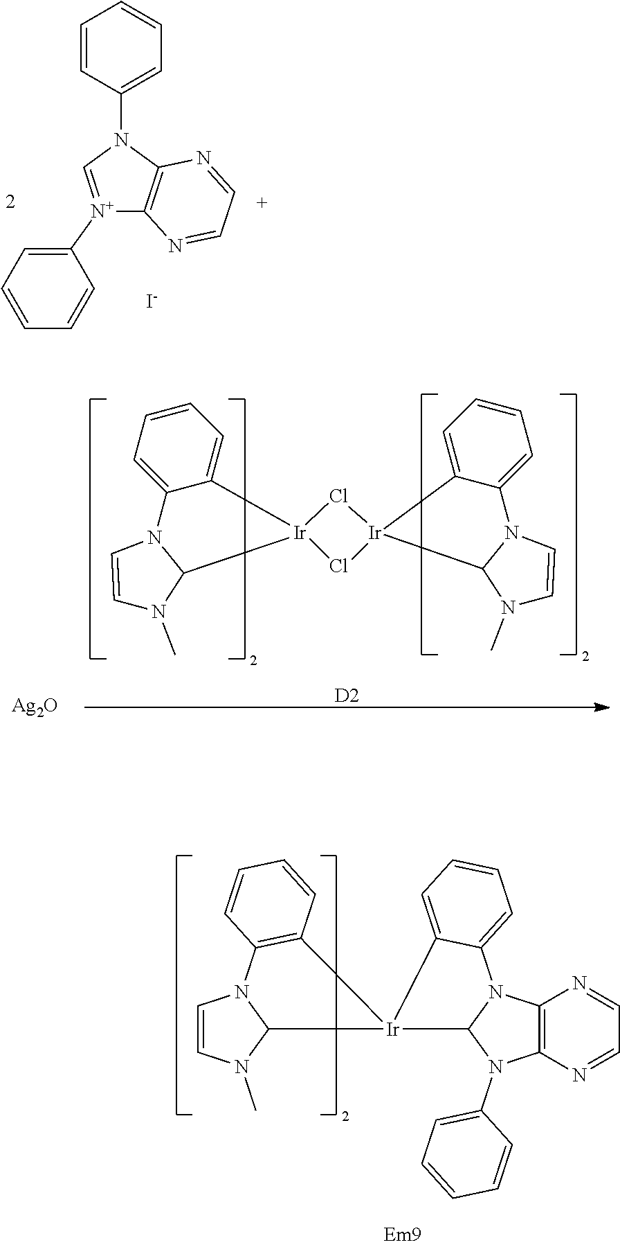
C1=CC(N2C=[N+](C3=CC=CC=C3)C3=C2N=CC=N3)=CC=C1.[I-].N1(C)C=CN2C1[Ir]1(C3=CC=CC=C23)Cl[Ir]2(Cl1)C1=CC=CC=C1N1C=CN(C)C21.[D2].[Ag2O].C12=C(N=CC=N1)N(C1=CC=CC=C1)C1N2C2=CC=CC=C2[Ir]12C1N(C=CN1C)C1=C2C=CC=C1
